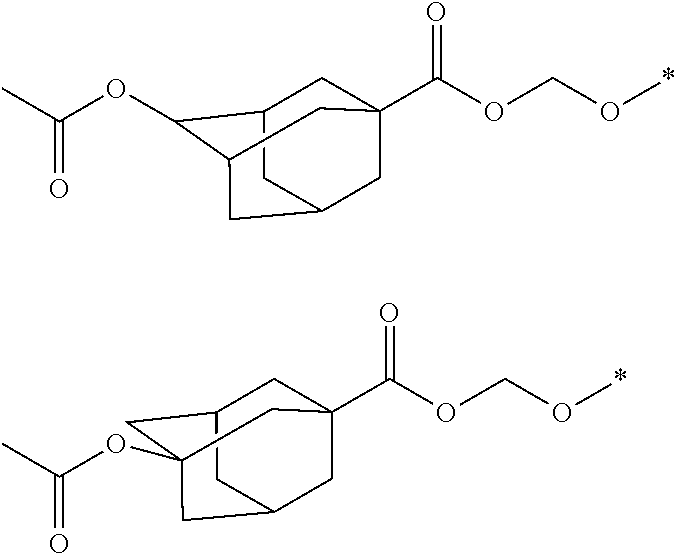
C(=O)(C)OC1C2CC3(C(OCO*)=O)CC(CC1C3)C2.C(=O)(C)OC12CC3CC(C(OCO*)=O)(CC(C1)C3)C2
